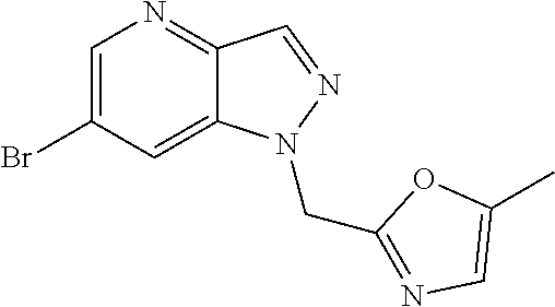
C1(Br)=CN=C2C(=C1)N(CC1=NC=C(C)O1)N=C2
